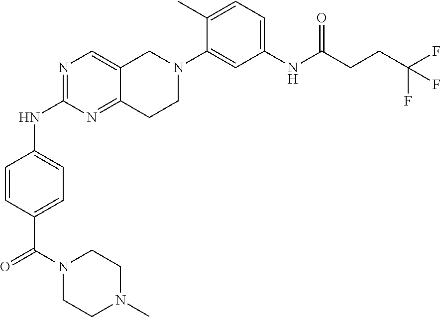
N1=C(NC2=CC=C(C(=O)N3CCN(C)CC3)C=C2)N=C2C(=C1)CN(C1=CC(NC(CCC(F)(F)F)=O)=CC=C1C)CC2
